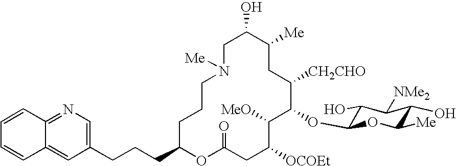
C1C(O)C([Me])CC([CH2CHO])C(OC2C(O)C([NMe2])C(O)C([Me])O2)C([MeO])C([OCOEt])CC(=O)OC(CCCC2=CN=C3C(=C2)C=CC=C3)CCCN1[Me]
